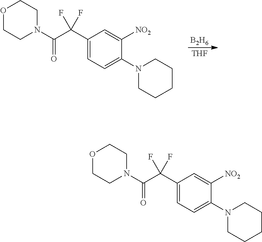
C1(C(C(N2CCOCC2)=O)(F)F)=CC=C(N2CCCCC2)C([NO2])=C1.[B2H6].[THF].C1(C(C(N2CCOCC2)=O)(F)F)=CC=C(N2CCCCC2)C([NO2])=C1
